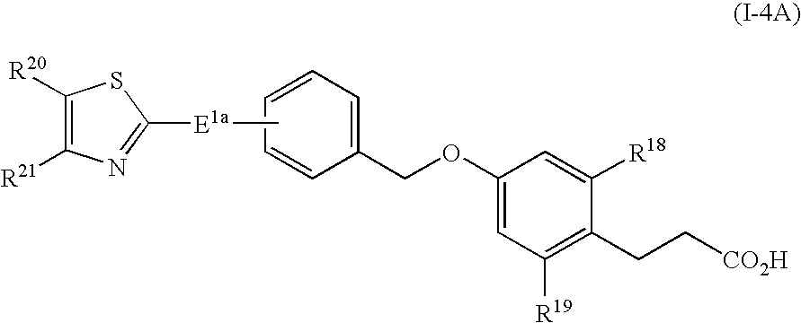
C1([R20])=C([R21])N=C([E1a]C)S1.C1=CC=CC(COC2=CC([R19])=C(CC[CO2H])C([R18])=C2)=C1
